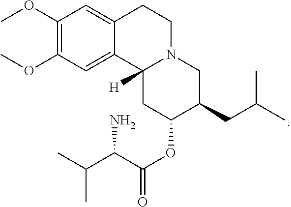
CC(C)C(C(OC1CC2([H])C3=CC(OC)=C(OC)C=C3CCN2CC1CC(C)C)=O)N
